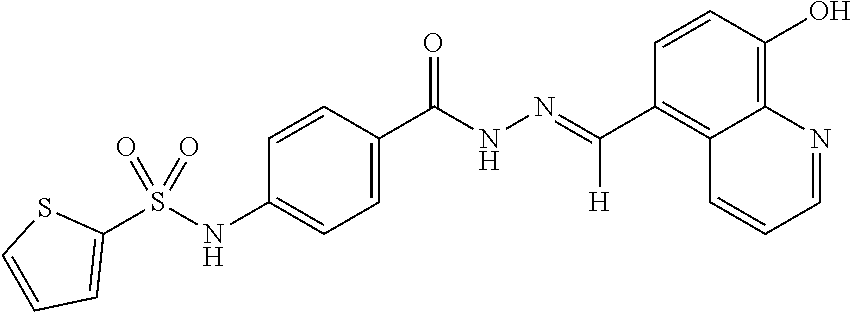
C1(C(NN=C(C2=C3C(=C(O)C=C2)N=CC=C3)[H])=O)=CC=C(NS(C2=CC=CS2)(=O)=O)C=C1
